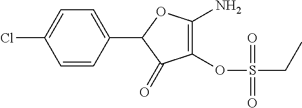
C1(OS(=O)(CC)=O)=C(N)OC(C2=CC=C(Cl)C=C2)C1=O
